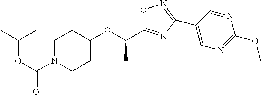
C(OC(N1CCC(OC(C2=NC(C3=CN=C(OC)N=C3)=NO2)C)CC1)=O)(C)C
